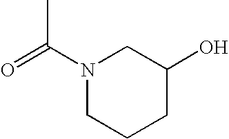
O=C(N1CCCC(O)C1)C
